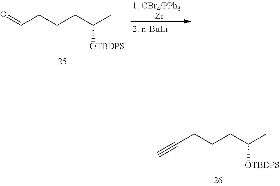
C(CCCC(C)[OTBDPS])#C.C(CCCC(C)[OTBDPS])=O.[Zr]
